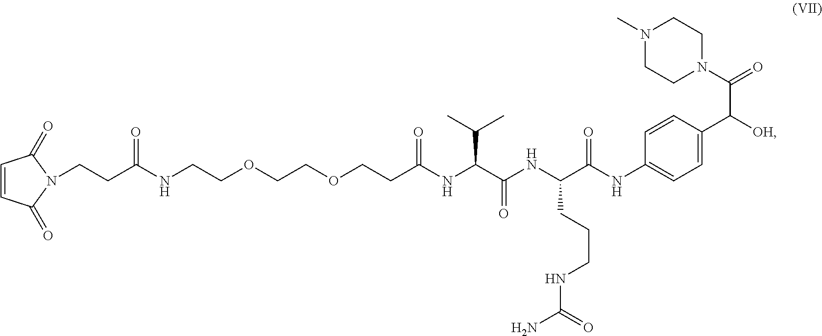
C1=CC(=O)N(CCC(NCCOCCOCCC(NC(C(NC(C(NC2=CC=C(C([OH])C(=O)N3CCN(C)CC3)C=C2)=O)CCCNC(=O)N)=O)C(C)C)=O)=O)C1=O
